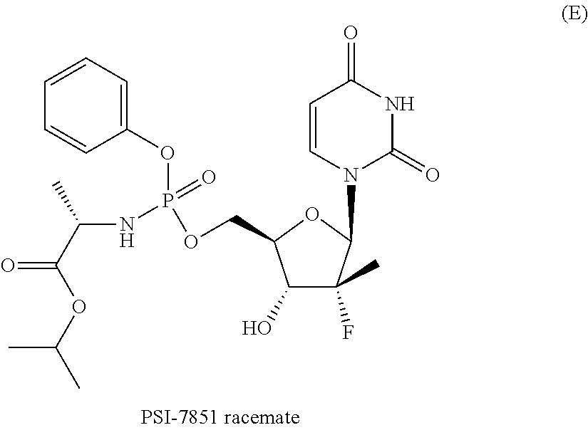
C1(=O)C=CN(C2C(F)(C)C(O)C(COP(OC3=CC=CC=C3)(NC(C(OC(C)C)=O)C)=O)O2)C(=O)N1
